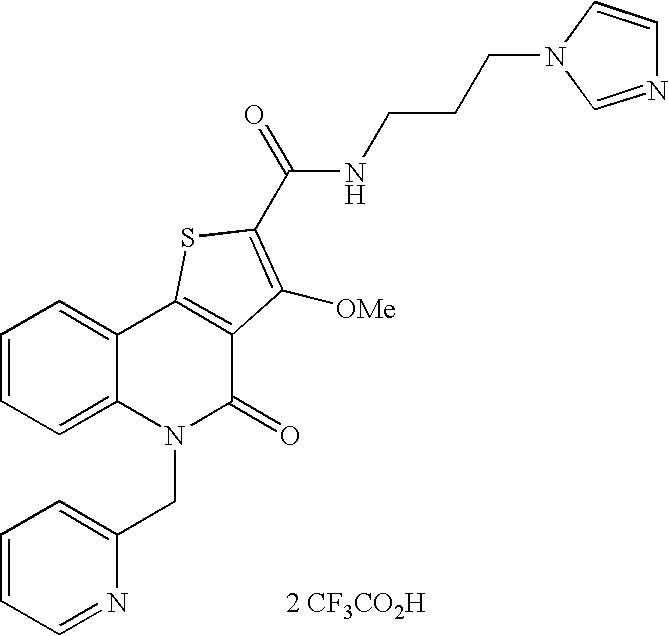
[2 CF3CO2H].N(C(=O)C1=C([OMe])C2=C(C3=CC=CC=C3N(CC3=CC=CC=N3)C2=O)S1)CCCN1C=NC=C1
